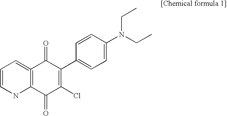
C12=C(=CC=CN1)C(=O)C(C1=CC=C(N(CC)CC)C=C1)=C(Cl)C2=O
